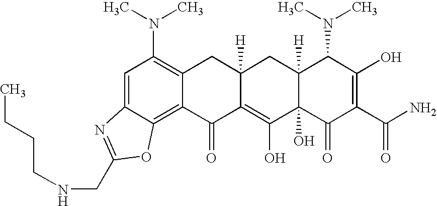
C1=C2C(=C3C(=C1N(C)C)CC1([H])C(=C(O)C4(O)C([H])(C1)C(N(C)C)C(O)=C(C(N)=O)C4=O)C3=O)OC(CNCCCC)=N2
